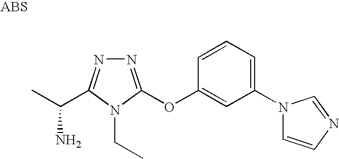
N1=C(OC2=CC(N3C=CN=C3)=CC=C2)N(CC)C(C(C)N)=N1
